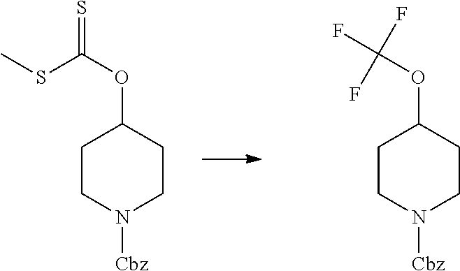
C1CN([Cbz])CCC1OC(SC)=S.C1CN([Cbz])CCC1OC(F)(F)F
